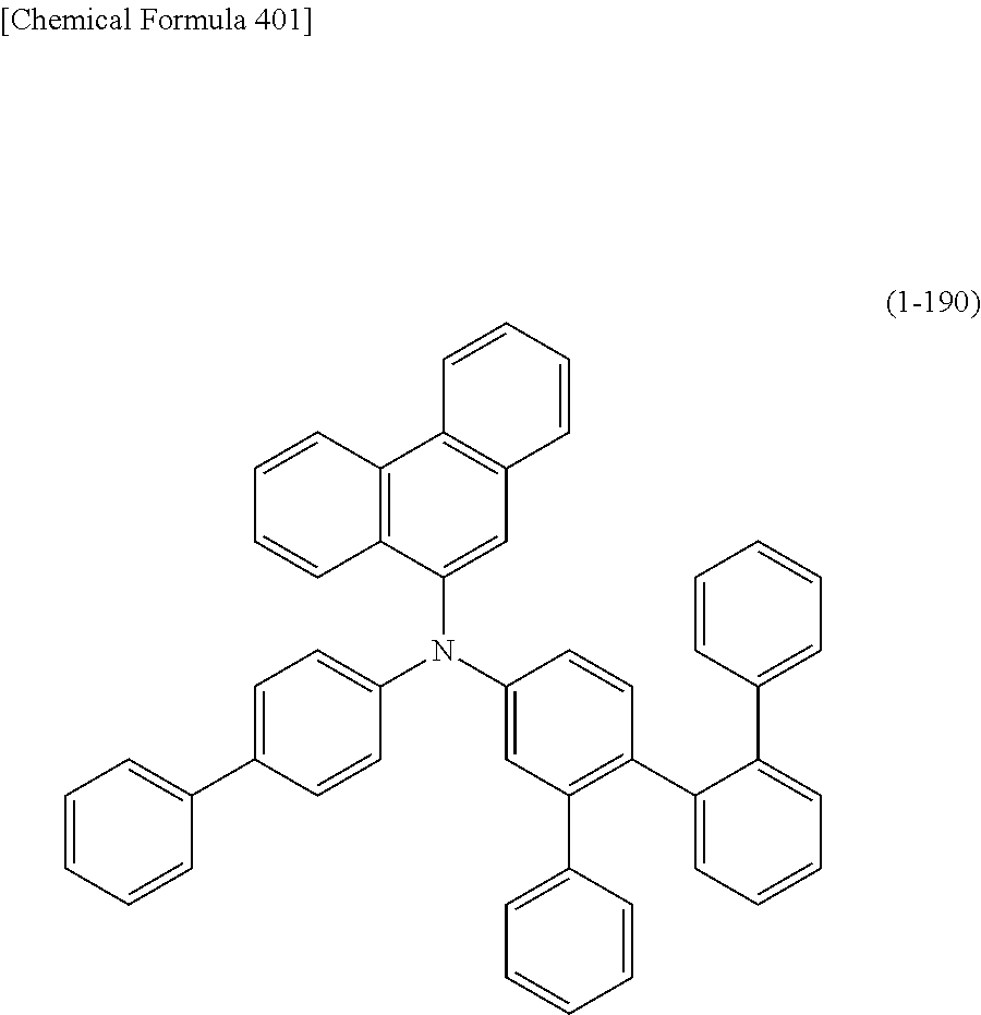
C1=C(C2=CC=CC=C2)C=CC(N(C2=CC(C3=CC=CC=C3)=C(C3=CC=CC=C3C3=CC=CC=C3)C=C2)C2=CC3=C(C4=C2C=CC=C4)C=CC=C3)=C1
